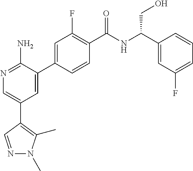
N1=C(N)C(C2=CC(F)=C(C(NC(C3=CC(F)=CC=C3)CO)=O)C=C2)=CC(C2=C(C)N(C)N=C2)=C1
